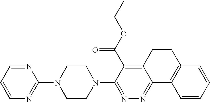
N1(C2=NN=C3C(=C2C(OCC)=O)CCC2=C3C=CC=C2)CCN(C2=NC=CC=N2)CC1
